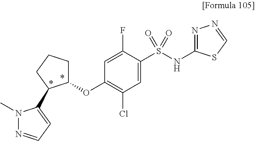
C1(S(NC2=NN=CS2)(=O)=O)=CC(Cl)=C(OC2CCCC2C2=CC=NN2C)C=C1F
